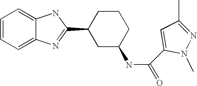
C1=CC=C2C(=C1)NC(C1CC(NC(=O)C3=CC(C)=NN3C)CCC1)=N2
